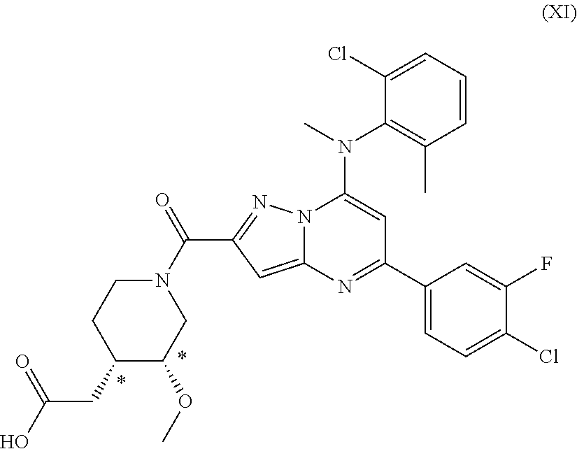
N12C(=CC(C(=O)N3CCC(CC(O)=O)C(OC)C3)=N1)N=C(C1=CC=C(Cl)C(F)=C1)C=C2N(C)C1=C(C)C=CC=C1Cl
